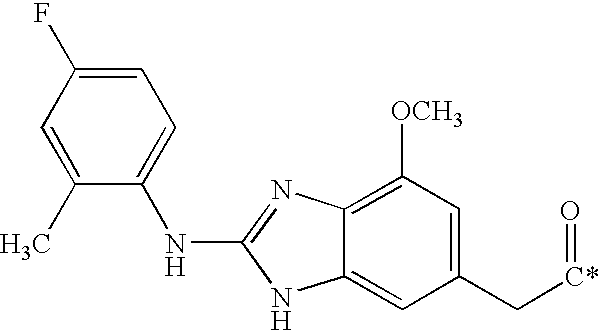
C1(C)=CC(F)=CC=C1NC1=NC2=C([OCH3])C=C(C[C*]=O)C=C2N1
